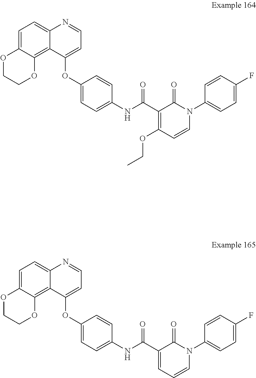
C1=C2C(=C3C(=C1)N=CC=C3OC1=CC=C(NC(C3=CC=CN(C4=CC=C(F)C=C4)C3=O)=O)C=C1)OCCO2.C1=C2C(=C3C(=C1)N=CC=C3OC1=CC=C(NC(C3=C(OCC)C=CN(C4=CC=C(F)C=C4)C3=O)=O)C=C1)OCCO2
